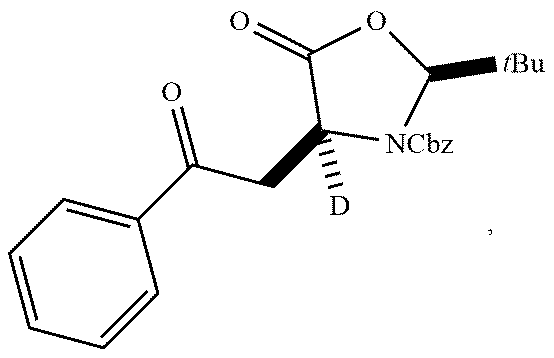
C(CC1([D])[NCbz]C([tBu])OC1=O)(C1=CC=CC=C1)=O
